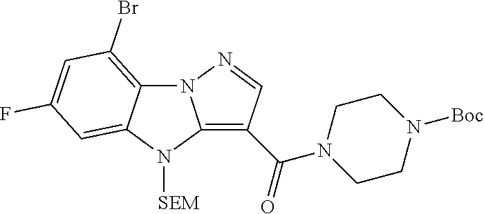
C12=C(Br)C=C(F)C=C1N([SEM])C1=C(C(=O)N3CCN([Boc])CC3)C=NN21
